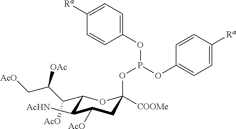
C(C1C([AcHN])C([AcO])CC(OP(OC2=CC=C([Ra])C=C2)OC2=CC=C([Ra])C=C2)([COOMe])O1)(C([OAc])C[AcO])[AcO]
